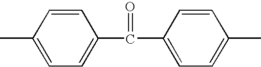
C1=CC(C)=CC=C1C(=O)C1=CC=C(C)C=C1
